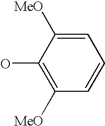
C1(O)=C([MeO])C=CC=C1[MeO]
